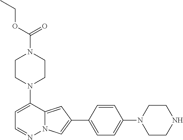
C1CN(C2=CC=NN3C2=CC(C2=CC=C(N4CCNCC4)C=C2)=C3)CCN1C(OCC)=O
